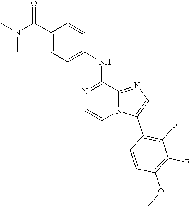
C1=C(C(N(C)C)=O)C(C)=CC(NC2=NC=CN3C2=NC=C3C2=C(F)C(F)=C(OC)C=C2)=C1
